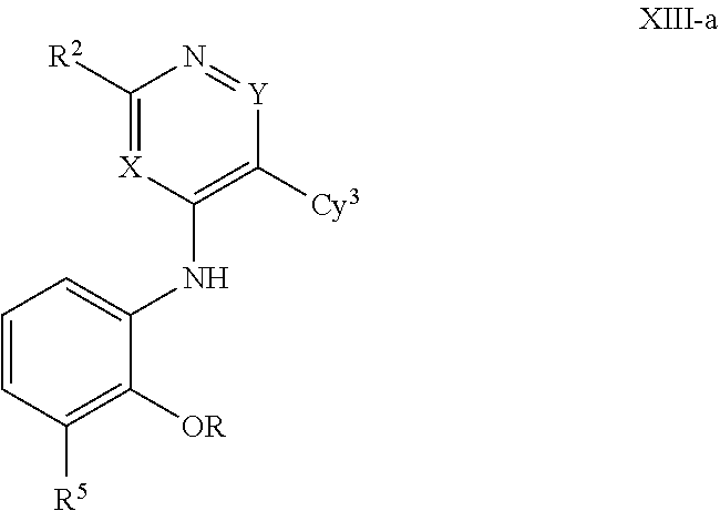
C1([R2])=[X]C(NC2=CC=CC([R5])=C2[OR])=C([Cy3])[Y]=N1
